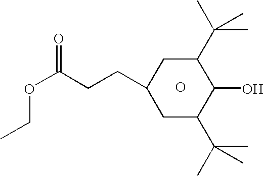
C1(C(C)(C)C)C(O)C(C(C)(C)C)CC(CCC(OCC)=O)C1.O
